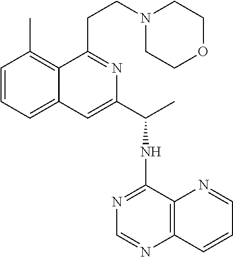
CC1=C2C(=CC=C1)C=C(C(C)NC1=NC=NC3=C1N=CC=C3)N=C2CCN1CCOCC1
